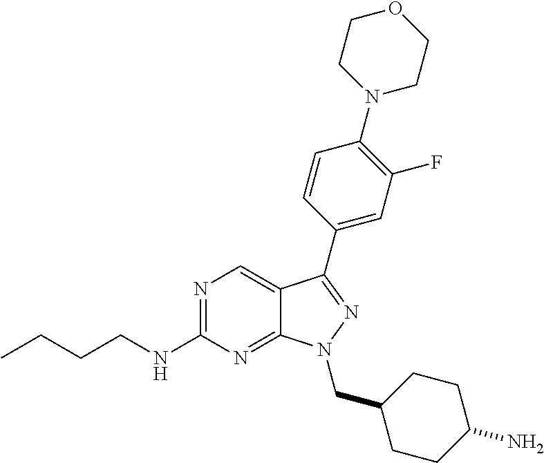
N1=C(NCCCC)N=C2C(=C1)C(C1=CC(F)=C(N3CCOCC3)C=C1)=NN2CC1CCC(N)CC1
